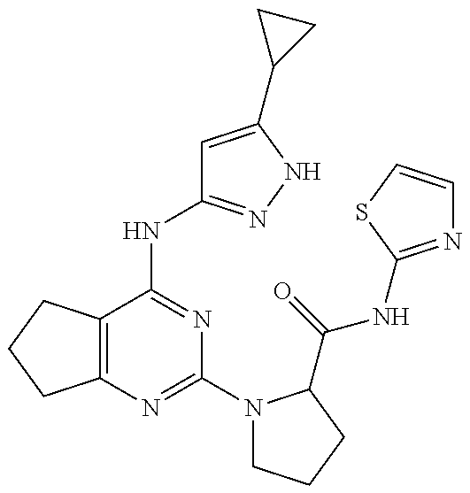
C12=C(C(NC3=NNC(C4CC4)=C3)=NC(N3CCCC3C(=O)NC3=NC=CS3)=N1)CCC2
